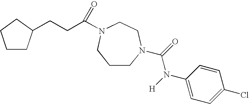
C1CN(C(=O)N([H])C2=CC=C(Cl)C=C2)CCN(C(CCC2CCCC2)=O)C1
